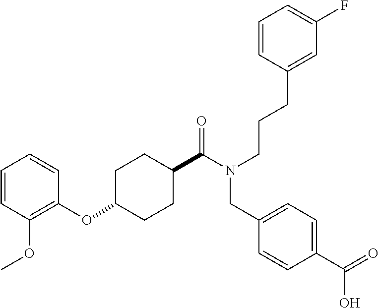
C1=CC(OC)=C(OC2CCC(C(=O)N(CCCC3=CC(F)=CC=C3)CC3=CC=C(C(O)=O)C=C3)CC2)C=C1
